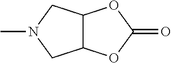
CN1CC2C(C1)OC(=O)O2
